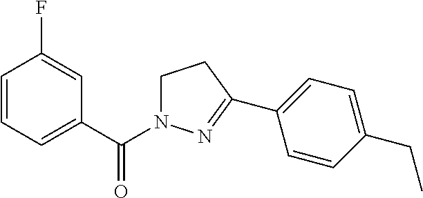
C1=CC=C(C(N2CCC(C3=CC=C(CC)C=C3)=N2)=O)C=C1F
